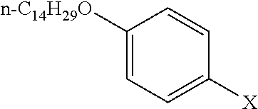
C1=C([X])C=CC([n-C14H29O])=C1
